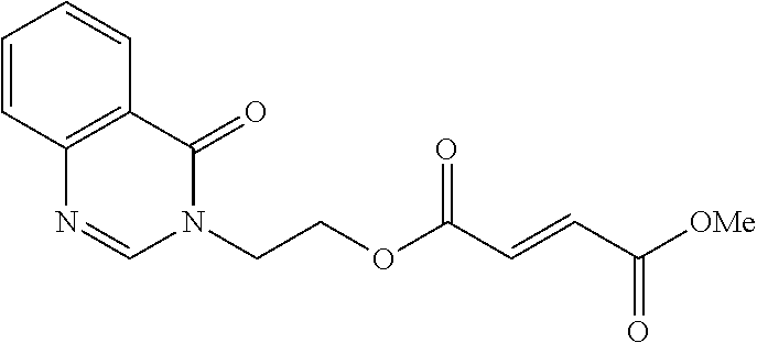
C(COC(C=CC([OMe])=O)=O)N1C(=O)C2=C(N=C1)C=CC=C2
